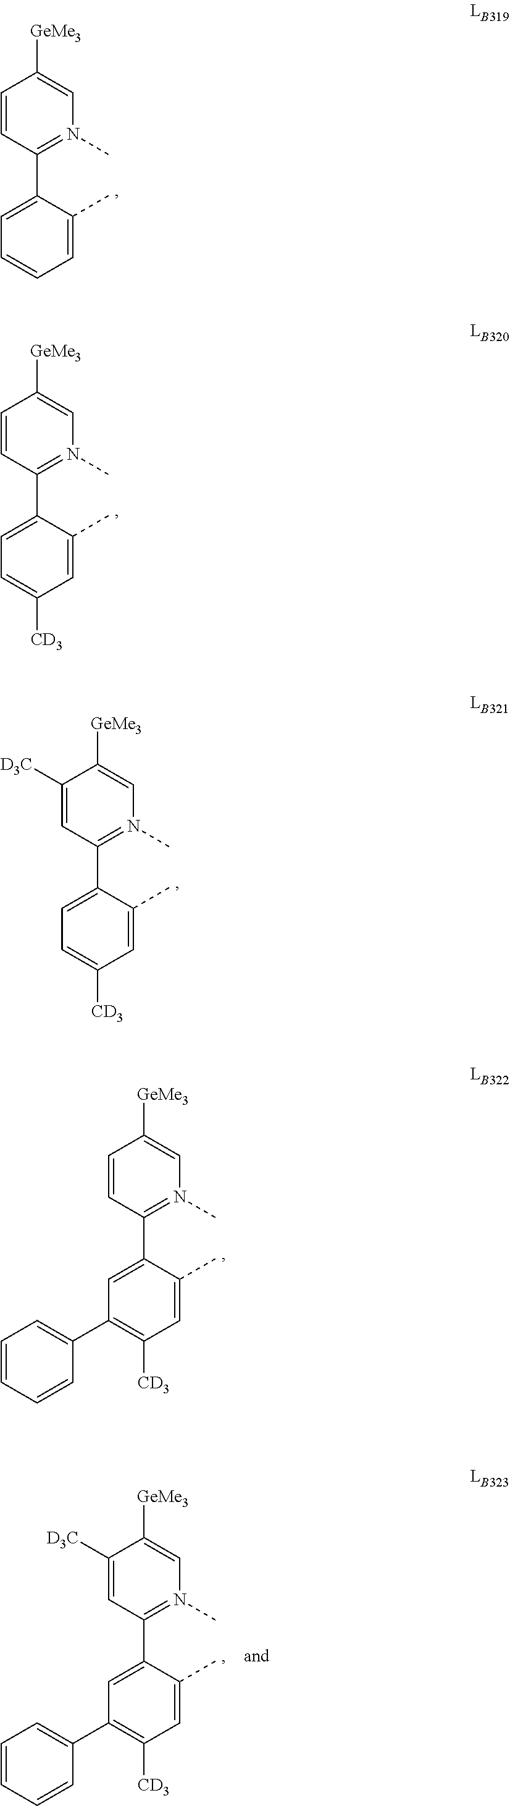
C1=CC(C2=CC=CC=C2C)=N(C)C=C1[GeMe3].C1=CC(C2=CC=C([CD3])C=C2C)=N(C)C=C1[GeMe3].C1([D3C])=CC(C2=CC=C([CD3])C=C2C)=N(C)C=C1[GeMe3].C1=CC(C2=CC(C3=CC=CC=C3)=C([CD3])C=C2C)=N(C)C=C1[GeMe3].C1([D3C])=CC(C2=CC(C3=CC=CC=C3)=C([CD3])C=C2C)=N(C)C=C1[GeMe3]
